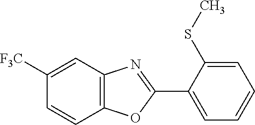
C12=C(C=C([F3C])C=C1)N=C(C1=CC=CC=C1SC)O2
